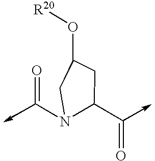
C(N1C(C=O)CC(O[R20])C1)=O
